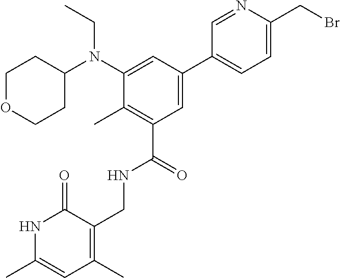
C1OCCC(N(C2=CC(C3=CC=C(CBr)N=C3)=CC(C(=O)NCC3=C(C)C=C(C)NC3=O)=C2C)CC)C1
